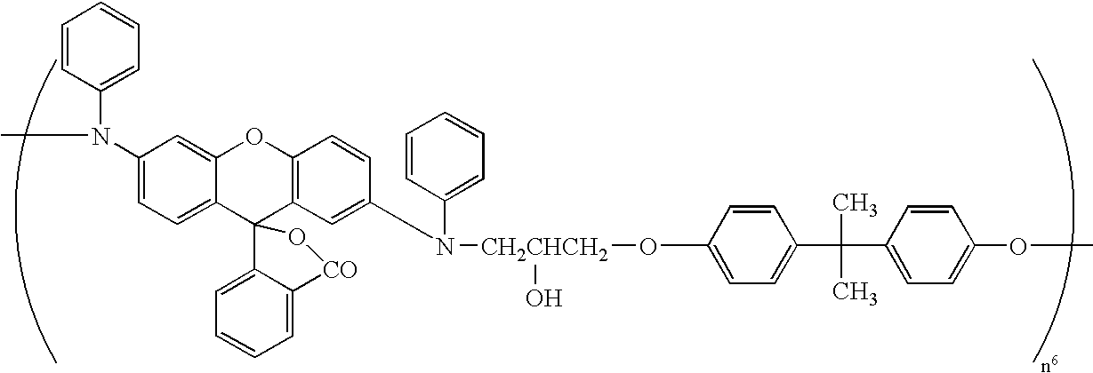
C1(N(C2=CC=CC=C2)C)=CC=C2C(=C1)OC1=C(C23C2=CC=CC=C2[CO]O3)C=C(N(C2=CC=CC=C2)[CH2CHCH2](O)OC2=CC=C(C(C)(C3=CC=C(OC)C=C3)C)C=C2)C=C1
